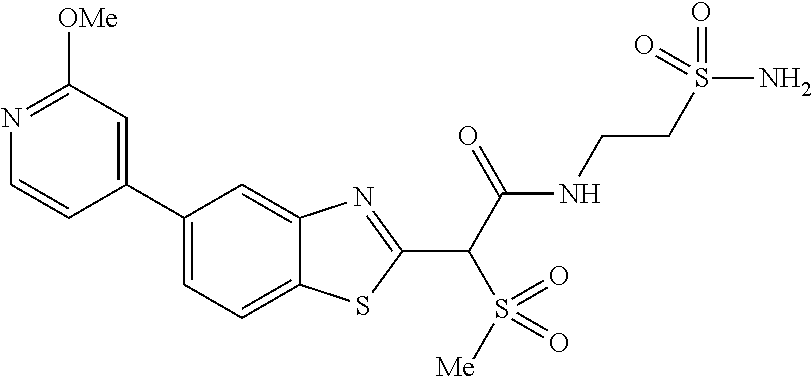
C1=C(C2=CC([OMe])=NC=C2)C=C2C(=C1)SC(C(C(NCCS(N)(=O)=O)=O)S(=O)([Me])=O)=N2
